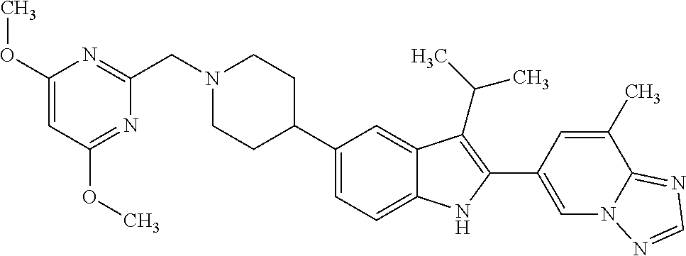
C1(C2CCN(CC3=NC(OC)=CC(OC)=N3)CC2)=CC=C2C(=C1)C(C(C)C)=C(C1=CN3C(=NC=N3)C(C)=C1)N2
